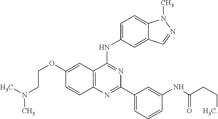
C12=CC=C(NC3=NC(C4=CC=CC(NC(CCC)=O)=C4)=NC4=C3C=C(OCCN(C)C)C=C4)C=C1C=NN2C
